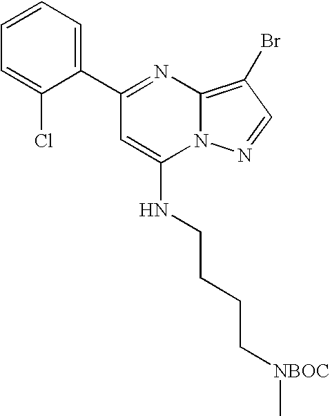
C1(C2=NC3=C(Br)C=NN3C(NCCCC[NBOC]C)=C2)=CC=CC=C1Cl
